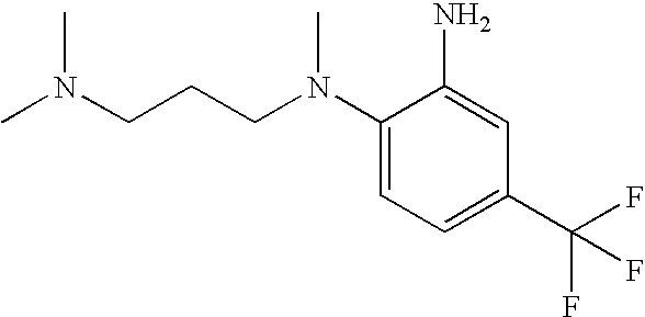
C1(N(CCCN(C)C)C)=CC=C(C(F)(F)F)C=C1N
